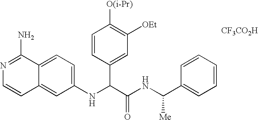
C12=CC(NC(C3=CC([OEt])=C([O(i-Pr)])C=C3)C(NC(C3=CC=CC=C3)[Me])=O)=CC=C1C(N)=NC=C2.[CF3CO2H]
